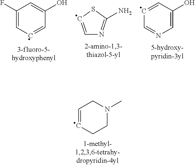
C1(F)=CC=CC(O)=C1.C1=CSC(N)=N1.C1=CC(O)=CN=C1.C1=CCCN(C)C1
